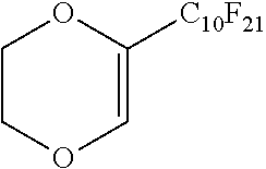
C1COC=C([C10F21])O1
